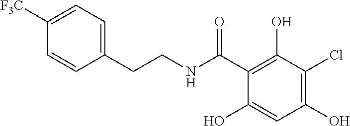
[F3C]C1=CC=C(CCNC(C2=C(O)C(Cl)=C(O)C=C2O)=O)C=C1
